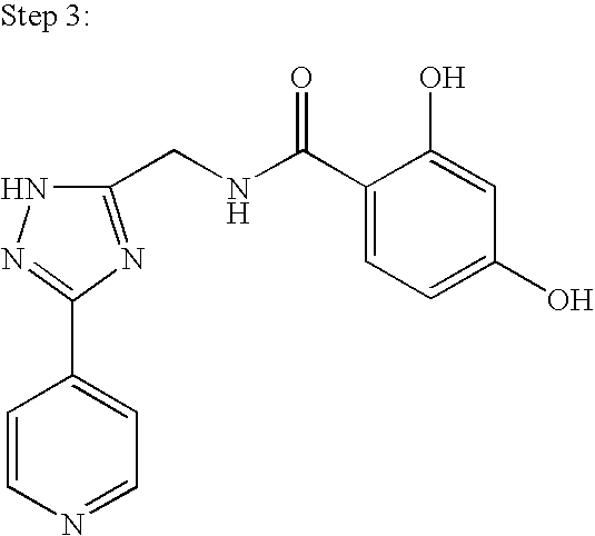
C1(CNC(C2=CC=C(O)C=C2O)=O)=NC(C2=CC=NC=C2)=NN1
